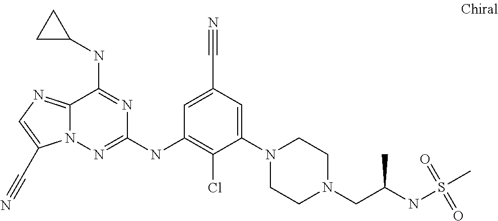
C12=NC=C(C#N)N1N=C(NC1=C(Cl)C(N3CCN(CC(NS(C)(=O)=O)C)CC3)=CC(C#N)=C1)N=C2NC1CC1
